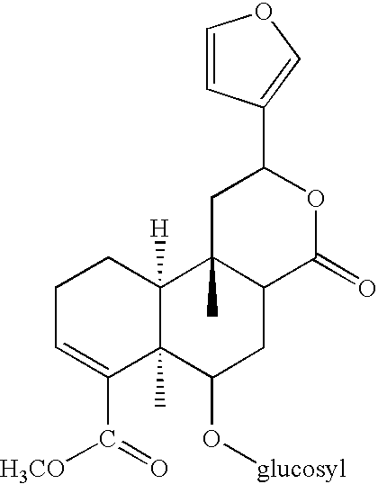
C1C=C(C(=O)[H3CO])C2(C)C([H])(C1)C1(C)C(CC2O[glucosyl])C(=O)OC(C2=COC=C2)C1
